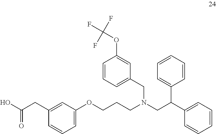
C1(CC(O)=O)=CC(OCCCN(CC(C2=CC=CC=C2)C2=CC=CC=C2)CC2=CC=CC(OC(F)(F)F)=C2)=CC=C1
